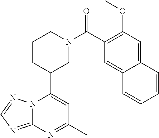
N12C(=NC=N1)N=C(C)C=C2C1CN(C(=O)C2=C(OC)C=C3C(=C2)C=CC=C3)CCC1
